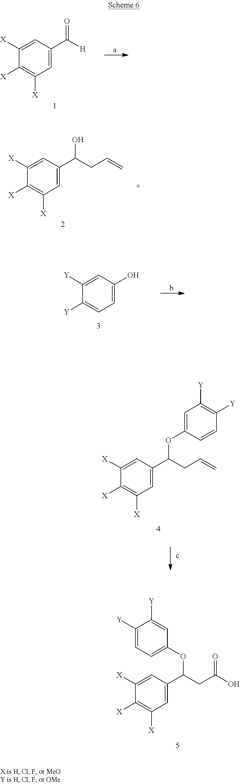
C1([X])=CC(C([H])=O)=CC([X])=C1[X].C1([X])=CC(C(CC=C)O)=CC([X])=C1[X].C1([X])=CC(C(CC=C)OC2=CC([Y])=C([Y])C=C2)=CC([X])=C1[X].C1([X])=CC(C(CC(O)=O)OC2=CC=C([Y])C([Y])=C2)=CC([X])=C1[X].C1([Y])=CC(O)=CC=C1[Y]
